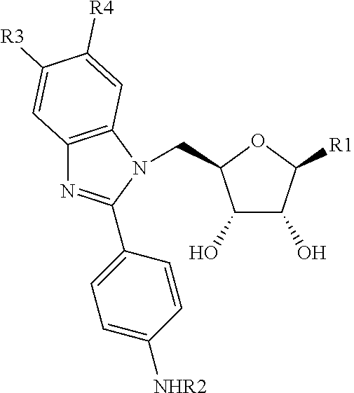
C(C1C(O)C(O)C([R1])O1)N1C(C2=CC=C([NHR2])C=C2)=NC2=C1C=C([R4])C([R3])=C2
